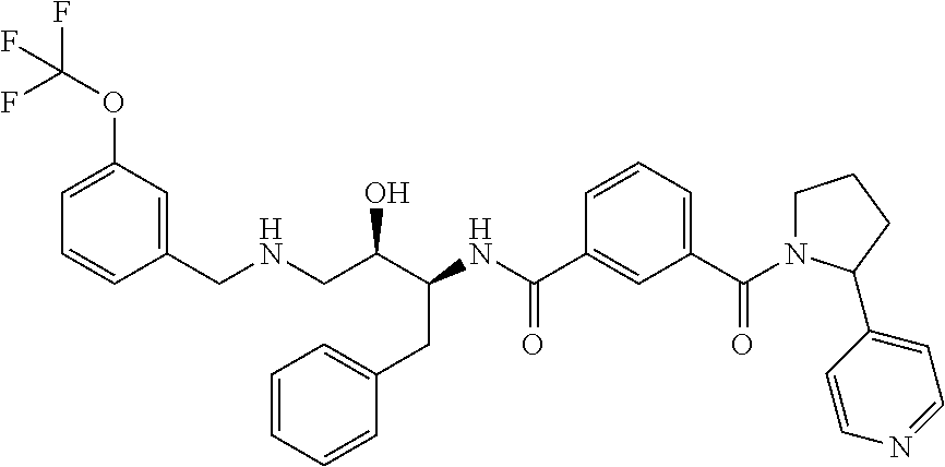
C1=C(OC(F)(F)F)C=C(CNCC(C(NC(C2=CC(C(=O)N3CCCC3C3=CC=NC=C3)=CC=C2)=O)CC2=CC=CC=C2)O)C=C1
